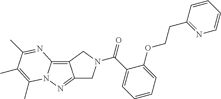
C12=C3N(N=C1CN(C(=O)C1=CC=CC=C1OCCC1=NC=CC=C1)C2)C(C)=C(C)C(C)=N3
